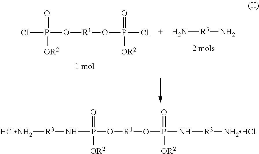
ClP([OR2])(O[R1]OP(Cl)([OR2])=O)=O.N[R3]N.[HClNH2][R3]NP([OR2])(O[R1]OP(N[R3][NH2HCl])([OR2])=O)=O
